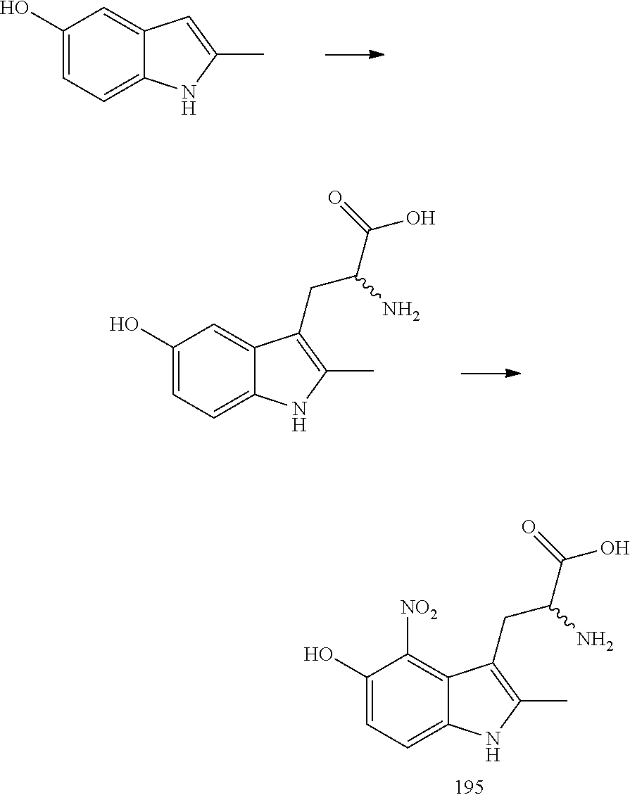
C1(O)=CC=C2C(=C1)C=C(C)N2.C1(O)=CC=C2C(=C1)C(CC(C(=O)O)N)=C(C)N2.C1(O)=CC=C2C(=C1[NO2])C(CC(C(=O)O)N)=C(C)N2
